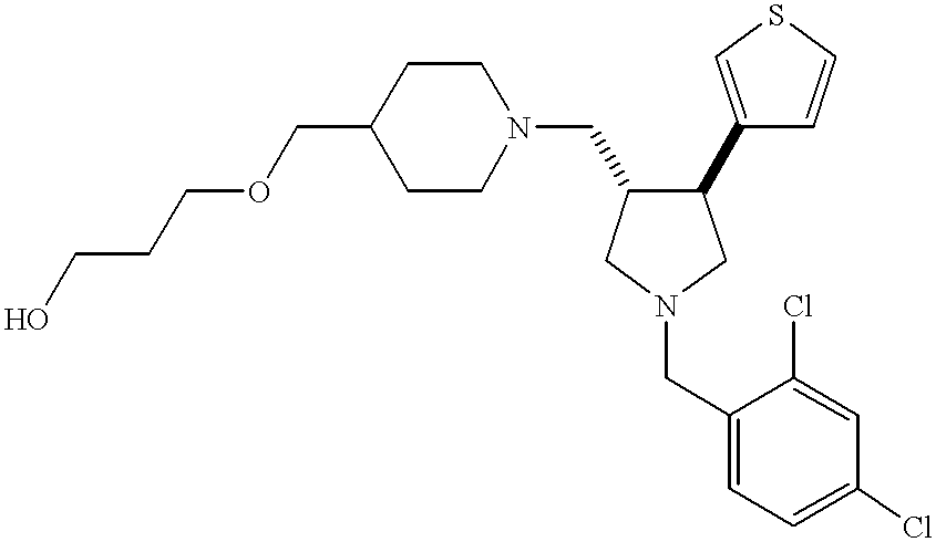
C1(COCCCO)CCN(CC2C(C3=CSC=C3)CN(CC3=CC=C(Cl)C=C3Cl)C2)CC1
